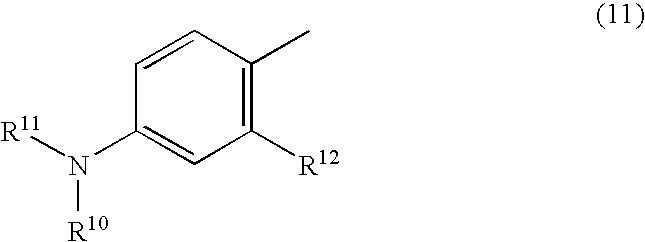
C1=CC(C)=C([R12])C=C1N([R11])[R10]
